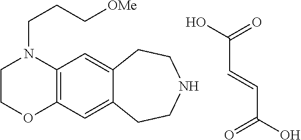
C1COC2=C(N1CCC[OMe])C=C1C(=C2)CCNCC1.C(C=CC(=O)O)(=O)O
